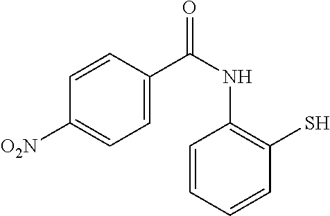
C1=C(C(NC2=C(S)C=CC=C2)=O)C=CC([O2N])=C1
